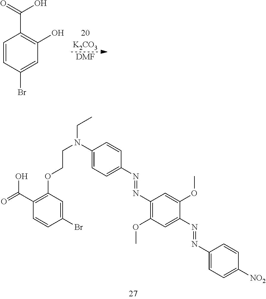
[20K2CO3].C1=CC(Br)=CC(O)=C1C(=O)O.[DMF].C1(Br)=CC(OCCN(CC)C2=CC=C(N=NC3=C(OC)C=C(N=NC4=CC=C([NO2])C=C4)C(OC)=C3)C=C2)=C(C(=O)O)C=C1
